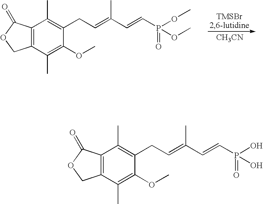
[CH3CN].C12=C(C(C)=C(OC)C(CC=C(C=CP(OC)(OC)=O)C)=C1C)COC2=O.C12=C(C(C)=C(OC)C(CC=C(C=CP(O)(O)=O)C)=C1C)COC2=O
